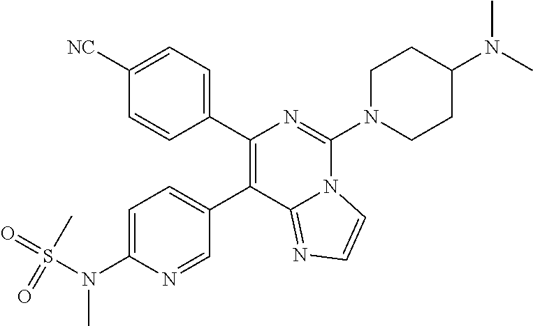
C1(C2=CC=C(N(S(=O)(=O)C)C)N=C2)=C(C2=CC=C([NC])C=C2)N=C(N2CCC(N(C)C)CC2)N2C1=NC=C2
